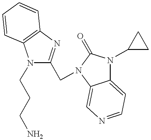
N1(CCCN)C(CN2C(=O)N(C3CC3)C3=CC=NC=C32)=NC2=C1C=CC=C2
